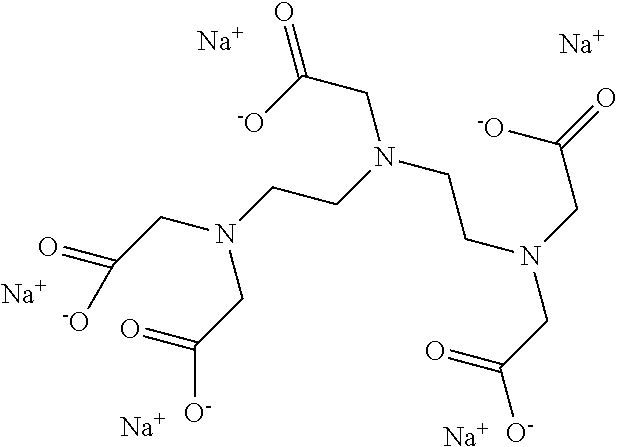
C(CN(CC(=O)[O-])CCN(CCN(CC(=O)[O-])CC([-O])=O)CC([-O])=O)(=O)[-O].[Na].[Na].[Na].[Na].[Na]
